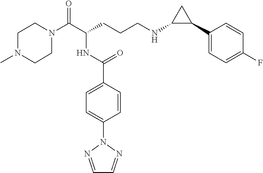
C1N(C(C(CCCNC2C(C3=CC=C(F)C=C3)C2)NC(C2=CC=C(N3N=CC=N3)C=C2)=O)=O)CCN(C)C1
